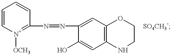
C1=C[N+]([OCH3])=C(N=NC2=CC3=C(C=C2O)NCCO3)C=C1.[SO4CH3-]
